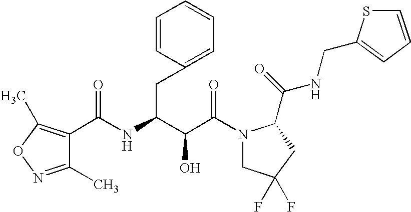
C(C(N1CC(F)(F)CC1C(NCC1=CC=CS1)=O)=O)(O)C(CC1=CC=CC=C1)NC(=O)C1=C(C)ON=C1C
